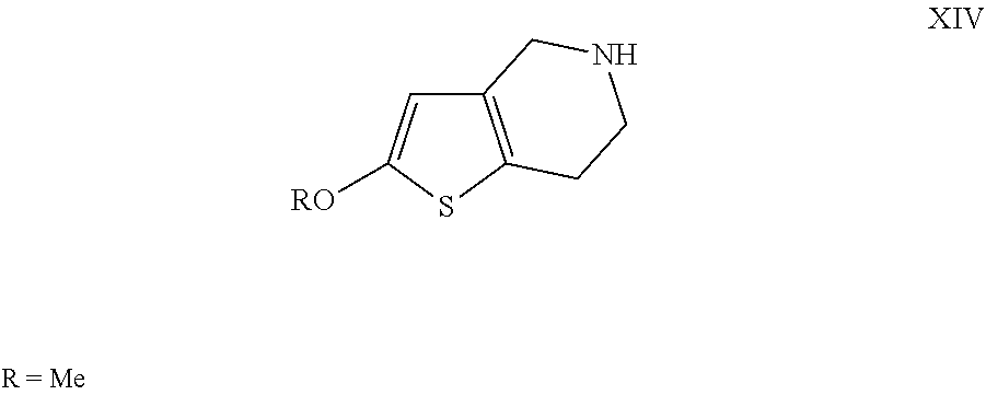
C12=C(SC([RO])=C1)CCNC2
